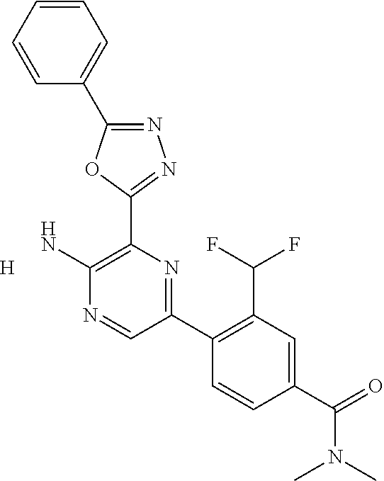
N1=C(C2=CC=CC=C2)OC(C2=C(N)N=CC(C3=C(C(F)F)C=C(C(N(C)C)=O)C=C3)=N2)=N1.[H]
